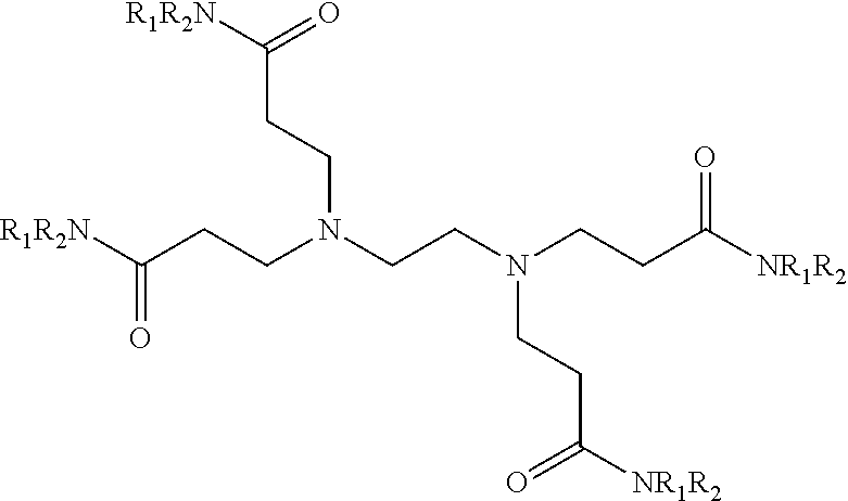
[R1R2N]C(CCN(CCN(CCC([NR1R2])=O)CCC([NR1R2])=O)CCC([R1R2N])=O)=O
